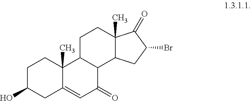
C1C(O)CC2=CC(=O)C3C(C2(C)C1)CCC1(C)C3CC(Br)C1=O
